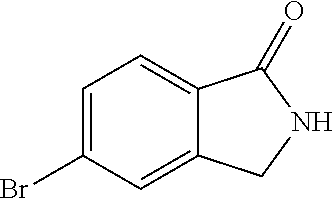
C1=C(Br)C=C2C(=C1)C(=O)NC2
